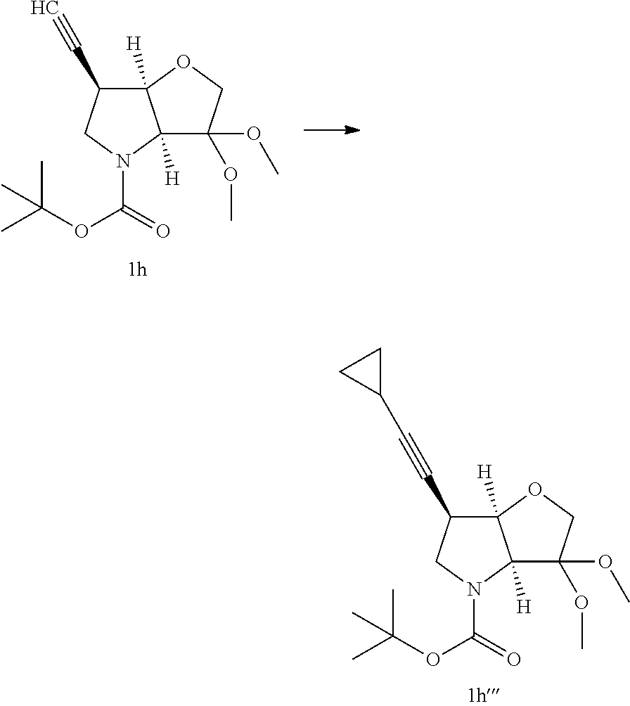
C12([H])C(OC)(OC)COC1([H])C(C#C)CN2C(OC(C)(C)C)=O.C12([H])C(OC)(OC)COC1([H])C(C#CC1CC1)CN2C(OC(C)(C)C)=O
